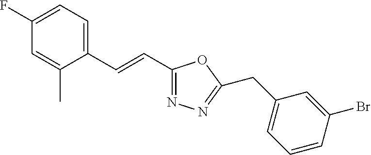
C1(F)=CC=C(C=CC2=NN=C(CC3=CC=CC(Br)=C3)O2)C(C)=C1
